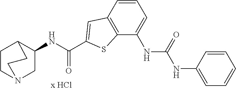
C1=CC2=C(SC(C(NC3C4CCN(C3)CC4)=O)=C2)C(NC(NC2=CC=CC=C2)=O)=C1
